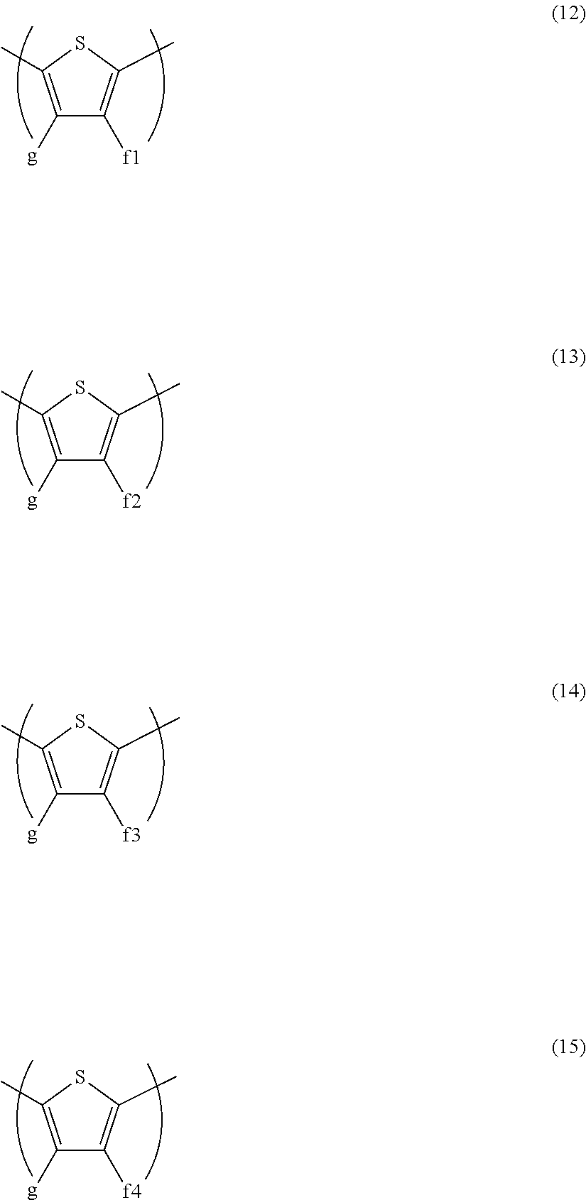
C1([g])=C(C)SC(C)=C1[f1].C1([g])=C(C)SC(C)=C1[f2].C1([g])=C(C)SC(C)=C1[f3].C1([g])=C(C)SC(C)=C1[f4]
